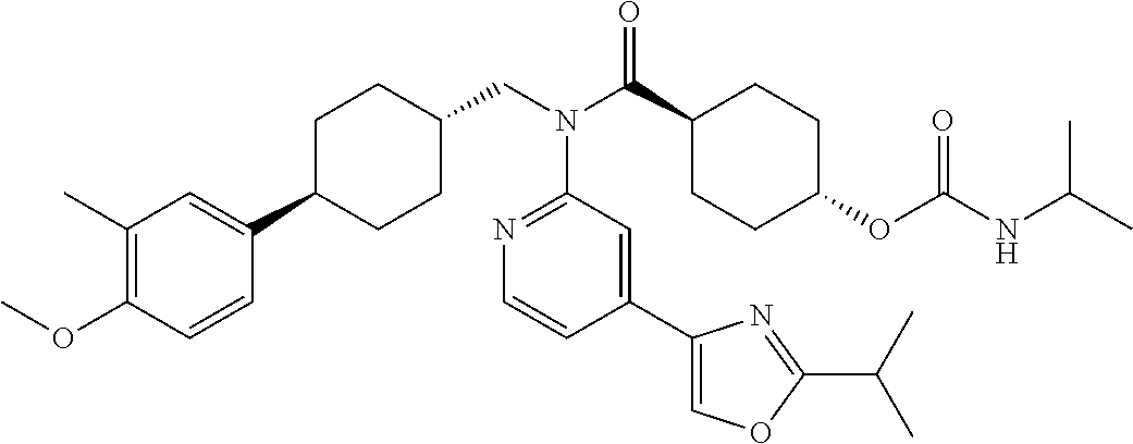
C1(C)=C(OC)C=CC(C2CCC(CN(C3=NC=CC(C4=COC(C(C)C)=N4)=C3)C(=O)C3CCC(OC(=O)NC(C)C)CC3)CC2)=C1
